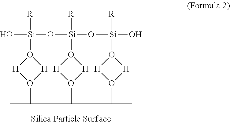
O[Si]1([R])O2[H]O([H]2)C(C)CC2O3[H]O([Si]([R])(O1)O[Si]([R])(O)O1[H]O([H]1)C(C)C2)[H]3
